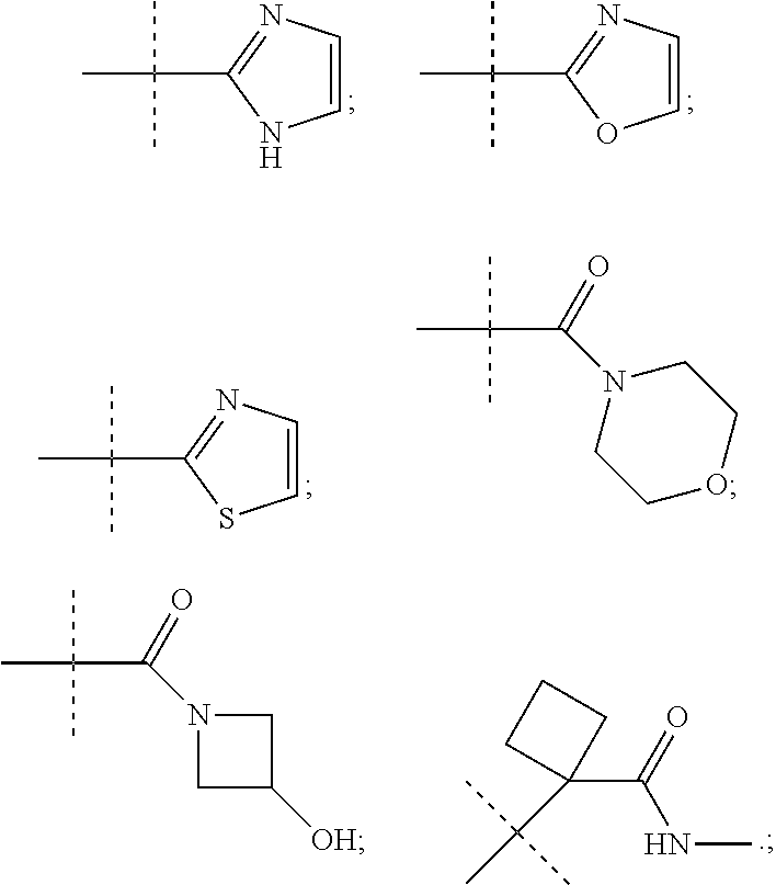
C1=CN=C(C(C)(C)C)N1.C1=CN=C(C(C)(C)C)O1.C1=CN=C(C(C)(C)C)S1.C(C)(C)(C)C(=O)N1CCOCC1.C(C)(C)(C)C(=O)N1CC([OH])C1.C1(C(=O)NC)(C(C)(C)C)CCC1
